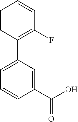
C1(C(O)=O)=CC(C2=C(F)C=CC=C2)=CC=C1
